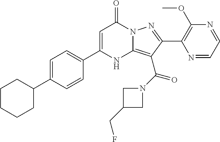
C1=C(C2CCCCC2)C=CC(C2=CC(=O)N3C(=C(C(N4CC(CF)C4)=O)C(C4=C(OC)N=CC=N4)=N3)N2)=C1
